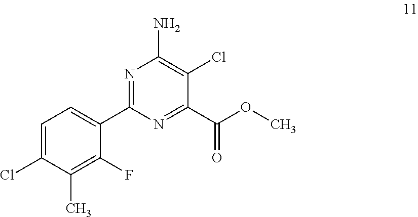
C1=C(Cl)C(C)=C(F)C(C2=NC(N)=C(Cl)C(C(OC)=O)=N2)=C1
